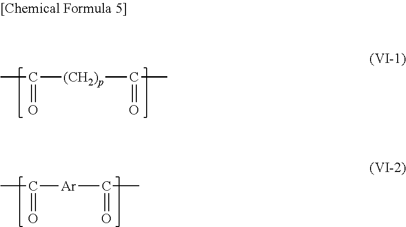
CC(=O)[(CH2)p]C(C)=O.CC(=O)[Ar]C(C)=O
